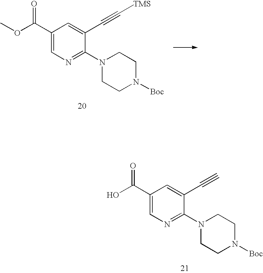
O(C(C1=CN=C(N2CCN([Boc])CC2)C(C#C[TMS])=C1)=O)C.OC(C1=CN=C(N2CCN([Boc])CC2)C(C#C)=C1)=O
